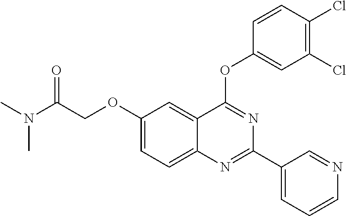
O(C1=CC=C2C(=C1)C(OC1=CC(Cl)=C(Cl)C=C1)=NC(C1=CC=CN=C1)=N2)CC(N(C)C)=O
